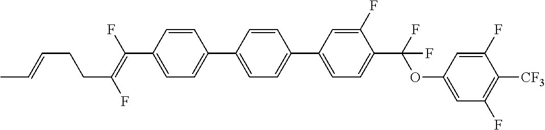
C1=CC(C2=CC=C(C3=CC=C(C(OC4=CC(F)=C([CF3])C(F)=C4)(F)F)C(F)=C3)C=C2)=CC=C1C(F)=C(F)CCC=CC
